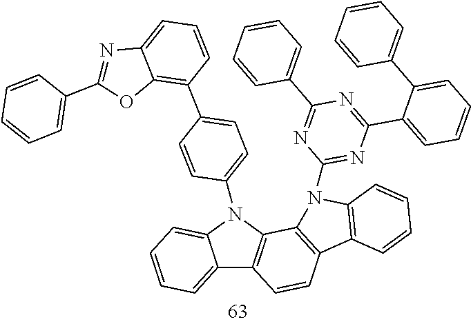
C12=CC=CC=C1N(C1=CC=C(C3=C4C(=CC=C3)N=C(C3=CC=CC=C3)O4)C=C1)C1=C2C=CC2=C1N(C1=NC(C3=CC=CC=C3C3=CC=CC=C3)=NC(C3=CC=CC=C3)=N1)C1=C2C=CC=C1
